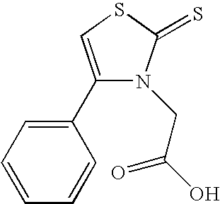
C1(C2=CSC(=S)N2CC(=O)O)=CC=CC=C1
